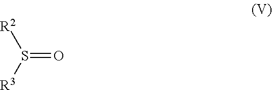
S(=O)([R3])[R2]
